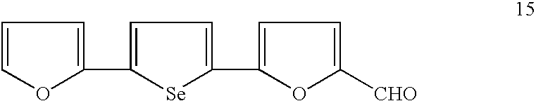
C1=COC(C2=CC=C(C3=CC=C([CHO])O3)[Se]2)=C1
